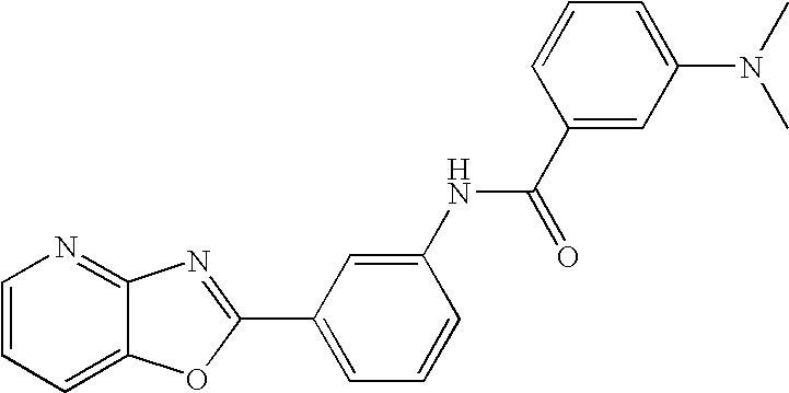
C1=CC=C2C(=N1)N=C(C1=CC=CC(NC(C3=CC(N(C)C)=CC=C3)=O)=C1)O2
